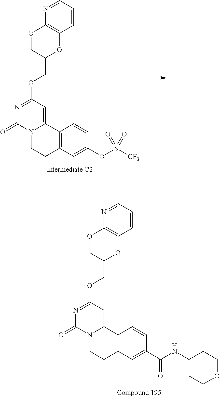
C12=C(C=C(OS([CF3])(=O)=O)C=C1)CCN1C2=CC(OCC2OC3=C(OC2)N=CC=C3)=NC1=O.C12=C(C=C(C(NC3CCOCC3)=O)C=C1)CCN1C2=CC(OCC2OC3=C(OC2)N=CC=C3)=NC1=O
